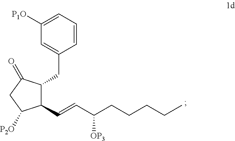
C1=CC=C([P1O])C=C1CC1C(C=CC(CCCCC)[OP3])C([P2O])CC1=O
